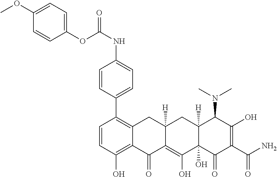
C1(C2=C3C(=C(O)C=C2)C(=O)C2=C(O)C4(O)C([H])(CC2([H])C3)C(N(C)C)C(O)=C(C(N)=O)C4=O)=CC=C(NC(=O)OC2=CC=C(OC)C=C2)C=C1
